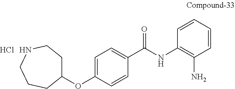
C1(OC2=CC=C(C(=O)NC3=C(N)C=CC=C3)C=C2)CCNCCC1.Cl
